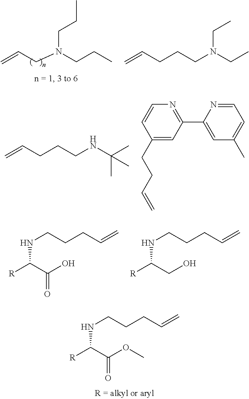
C=CCN(CCC)CCC.C=CCCCN(CC)CC.C=CCCCNC(C)(C)C.C1(CCC=C)=CC(C2=CC(C)=CC=N2)=NC=C1.N(CCCC=C)C([R])C(O)=O.N(CCCC=C)C([R])CO.N(CCCC=C)C([R])C(OC)=O
